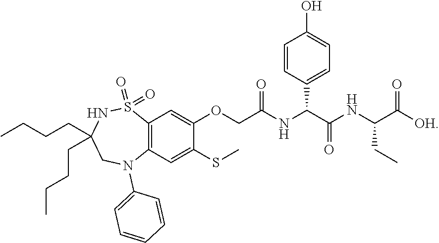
CCCCC1(CCCC)NS(=O)(=O)C2=C(C=C(SC)C(OCC(NC(C(NC(C([OH])=O)CC)=O)C3=CC=C(O)C=C3)=O)=C2)N(C2=CC=CC=C2)C1
